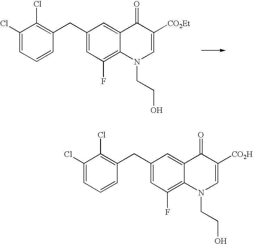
C1(CC2=C(Cl)C(Cl)=CC=C2)=CC(F)=C2C(=C1)C(=O)C([CO2Et])=CN2CCO.C1(CC2=C(Cl)C(Cl)=CC=C2)=CC(F)=C2C(=C1)C(=O)C([CO2H])=CN2CCO
